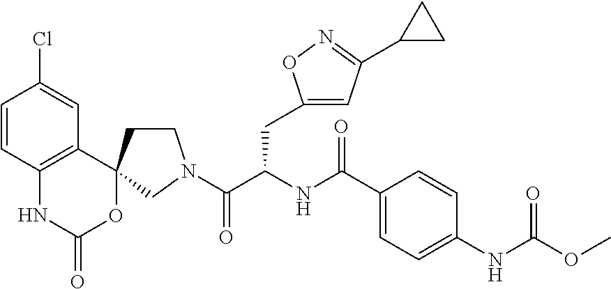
C1=CC2=C(C=C1Cl)C1(OC(=O)N2)CCN(C(C(CC2=CC(C3CC3)=NO2)NC(C2=CC=C(NC(OC)=O)C=C2)=O)=O)C1
